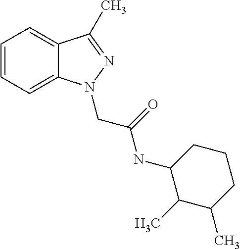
C1=CC=C2C(=C1)C(C)=NN2CC(=O)NC1C(C)C(C)CCC1
